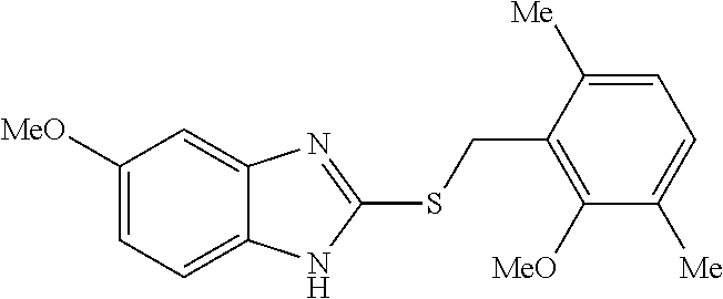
[MeO]C1=CC=C2NC(SCC3=C([MeO])C([Me])=CC=C3[Me])=NC2=C1
